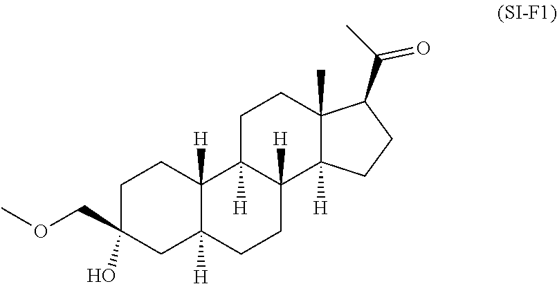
OC1(COC)CC2([H])C([H])(CC1)C1([H])CCC3(C)C(C(C)=O)CCC3([H])C1([H])CC2
